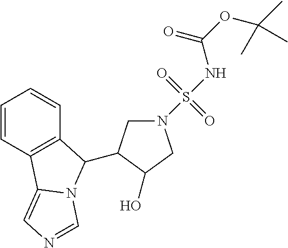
C1=CC2=C(C=C1)C(C1CN(S(NC(OC(C)(C)C)=O)(=O)=O)CC1O)N1C2=CN=C1
